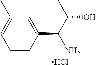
C1=CC(C(C(C)O)N)=CC(C)=C1.Cl
